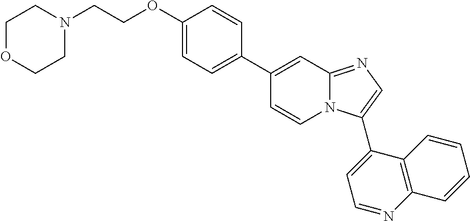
C1OCCN(CCOC2=CC=C(C3=CC4=NC=C(C5=CC=NC6=C5C=CC=C6)N4C=C3)C=C2)C1
